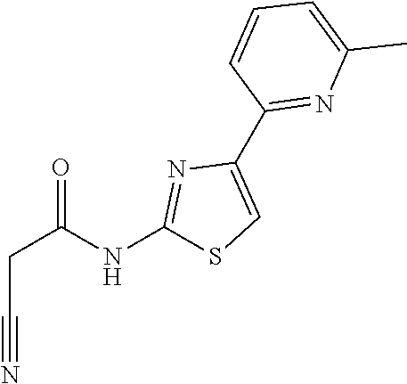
C(C#N)C(=O)NC1=NC(C2=NC(C)=CC=C2)=CS1
